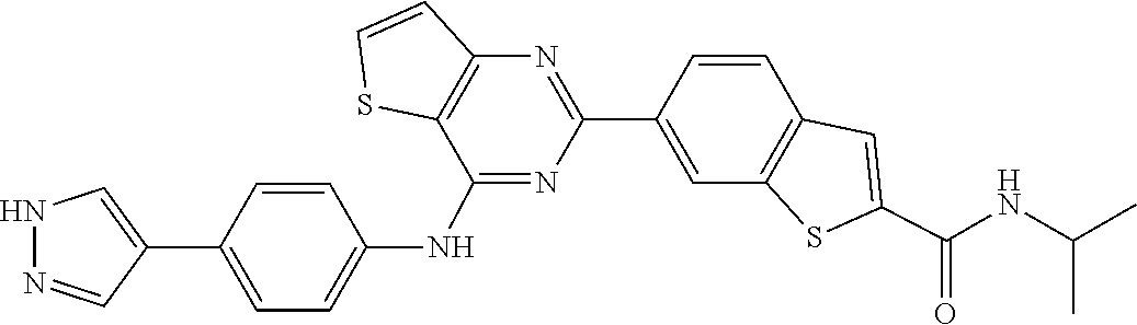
C1=CC2=C(C=C1C1=NC3=C(C(NC4=CC=C(C5=CNN=C5)C=C4)=N1)SC=C3)SC(C(NC(C)C)=O)=C2
